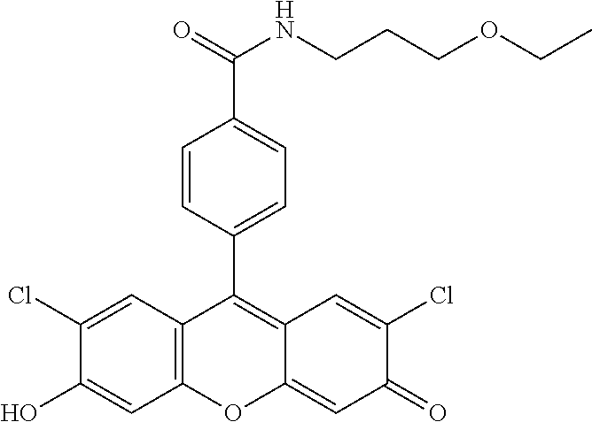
C12=C(C=C(Cl)C(O)=C1)C(C1=CC=C(C(=O)NCCCOCC)C=C1)=C1C(=CC(=O)C(Cl)=C1)O2
